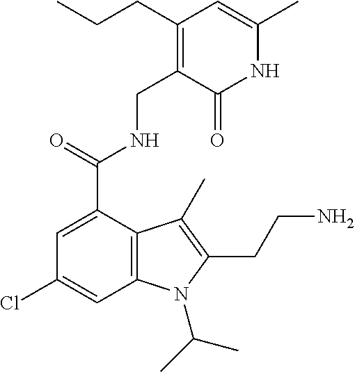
C1=C(C(=O)NCC2=C(CCC)C=C(C)NC2=O)C2=C(C=C1Cl)N(C(C)C)C(CCN)=C2C
